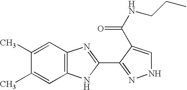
C1(C)=CC2=C(C=C1C)NC(C1=NNC=C1C(NCCC)=O)=N2
